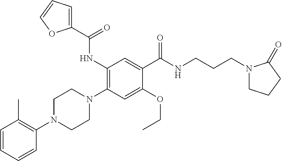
C1=CC=CC(N2CCN(C3=C(NC(C4=CC=CO4)=O)C=C(C(NCCCN4CCCC4=O)=O)C(OCC)=C3)CC2)=C1C
